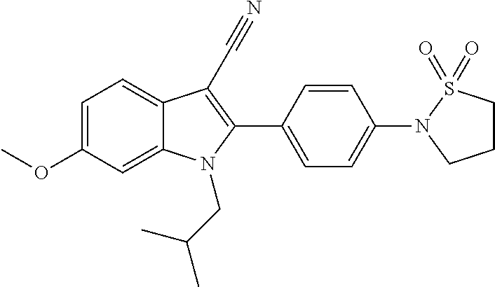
C1=C(OC)C=C2C(=C1)C(C#N)=C(C1=CC=C(N3CCCS3(=O)=O)C=C1)N2CC(C)C
